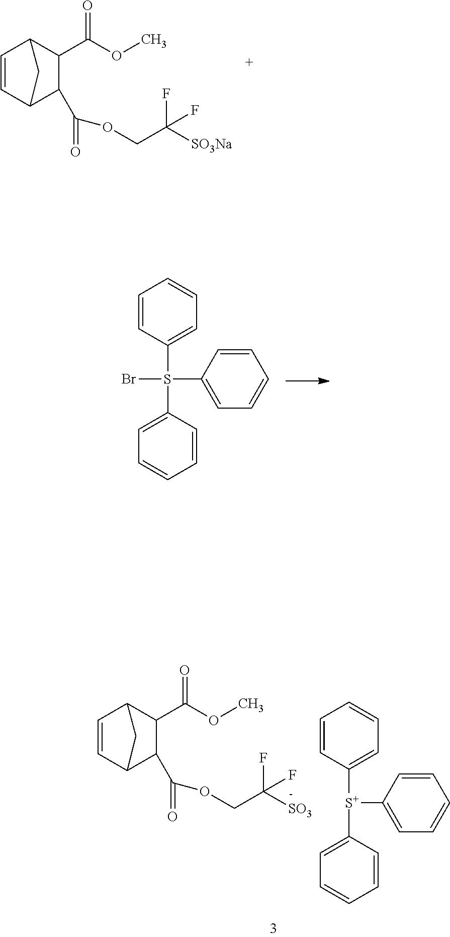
C1=CC2C(C(=O)OCC([SO3Na])(F)F)C(C(OC)=O)C1C2.C1=CC(S(C2=CC=CC=C2)(C2=CC=CC=C2)Br)=CC=C1.C1=CC2C(C(=O)OCC([SO3])(F)F)C(C(OC)=O)C1C2.C1=CC([S+](C2=CC=CC=C2)C2=CC=CC=C2)=CC=C1
